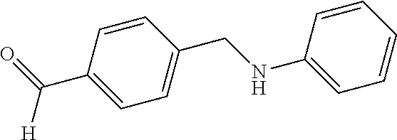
C1(C(=O)[H])=CC=C(CNC2=CC=CC=C2)C=C1
